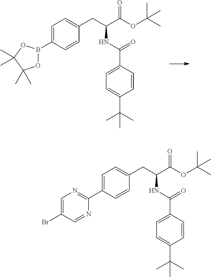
C1=C(B2OC(C)(C)C(C)(C)O2)C=CC(CC(C(OC(C)(C)C)=O)NC(C2=CC=C(C(C)(C)C)C=C2)=O)=C1.C1=C(C2=NC=C(Br)C=N2)C=CC(CC(C(OC(C)(C)C)=O)NC(C2=CC=C(C(C)(C)C)C=C2)=O)=C1
